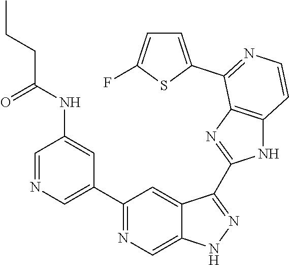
C1=NC=C(C2=NC=C3C(=C2)C(C2=NC4=C(N2)C=CN=C4C2=CC=C(F)S2)=NN3)C=C1NC(CCC)=O
